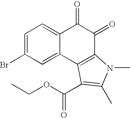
C1=C(Br)C=C2C(=C1)C(=O)C(=O)C1=C2C(C(OCC)=O)=C(C)N1C
